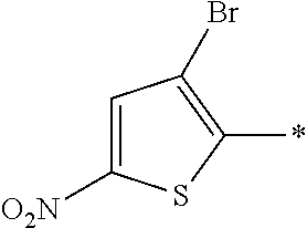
C1([O2N])=CC(Br)=C(*)S1
